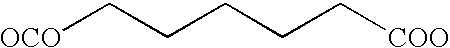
[OCO]CCCCC[COO]
